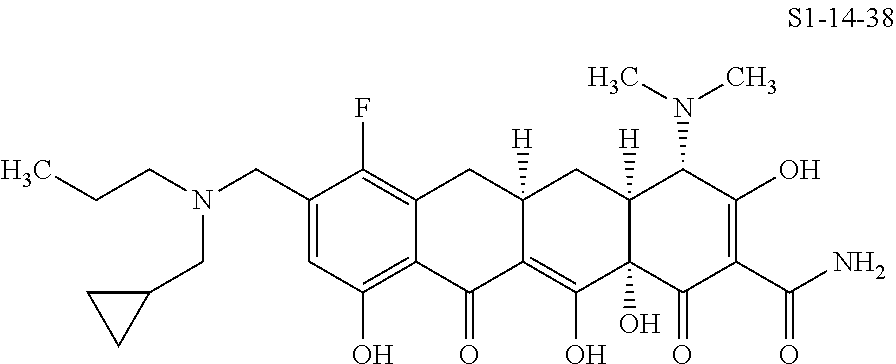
C1(CN(CC2CC2)CCC)=CC(O)=C2C(=C1F)CC1([H])C(=C(O)C3(O)C([H])(C1)C(N(C)C)C(O)=C(C(N)=O)C3=O)C2=O
